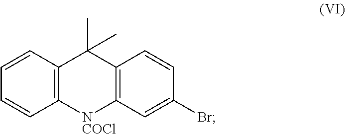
C12=C(C=CC=C1)C(C)(C)C1=C([NCOCl]2)C=C(Br)C=C1
